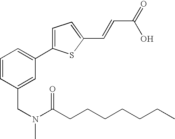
C1=CC(CN(C(CCCCCCC)=O)C)=CC(C2=CC=C(C=CC(=O)O)S2)=C1
